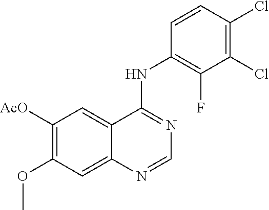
C1([AcO])=C(OC)C=C2C(=C1)C(NC1=C(F)C(Cl)=C(Cl)C=C1)=NC=N2
